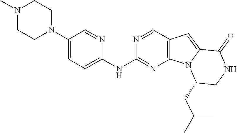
N1=CC2=C(N=C1NC1=CC=C(N3CCN(C)CC3)C=N1)N1C(=C2)C(=O)NCC1CC(C)C
